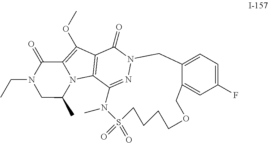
C12=NN(C(=O)C3=C1N1C(=C3OC)C(=O)N(CC)CC1C)CC1=CC=C(F)C=C1COCCCCS(=O)(=O)N2C
